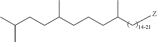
C(C(C[Z])C)CCC(CCC(C)C)C
